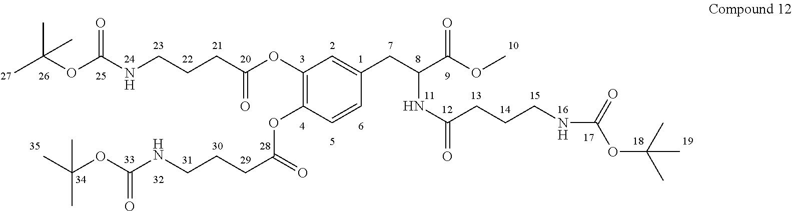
C1(OC(CCCNC(OC(C)(C)C)=O)=O)=C(OC(CCCNC(OC(C)(C)C)=O)=O)C=CC(CC(C(OC)=O)NC(CCCNC(OC(C)(C)C)=O)=O)=C1
